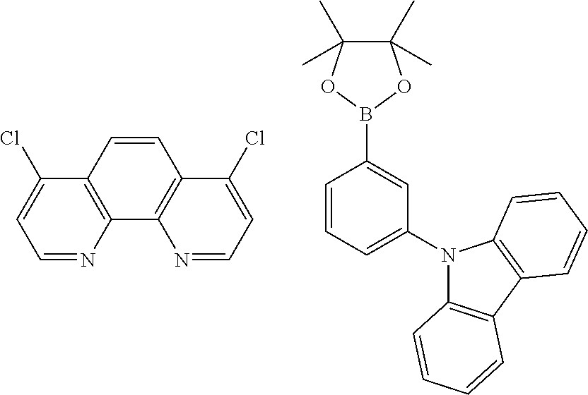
C1=CC=C(N2C3=C(C4=C2C=CC=C4)C=CC=C3)C=C1B1OC(C)(C)C(C)(C)O1.C1=NC2=C(C(Cl)=C1)C=CC1=C2N=CC=C1Cl
